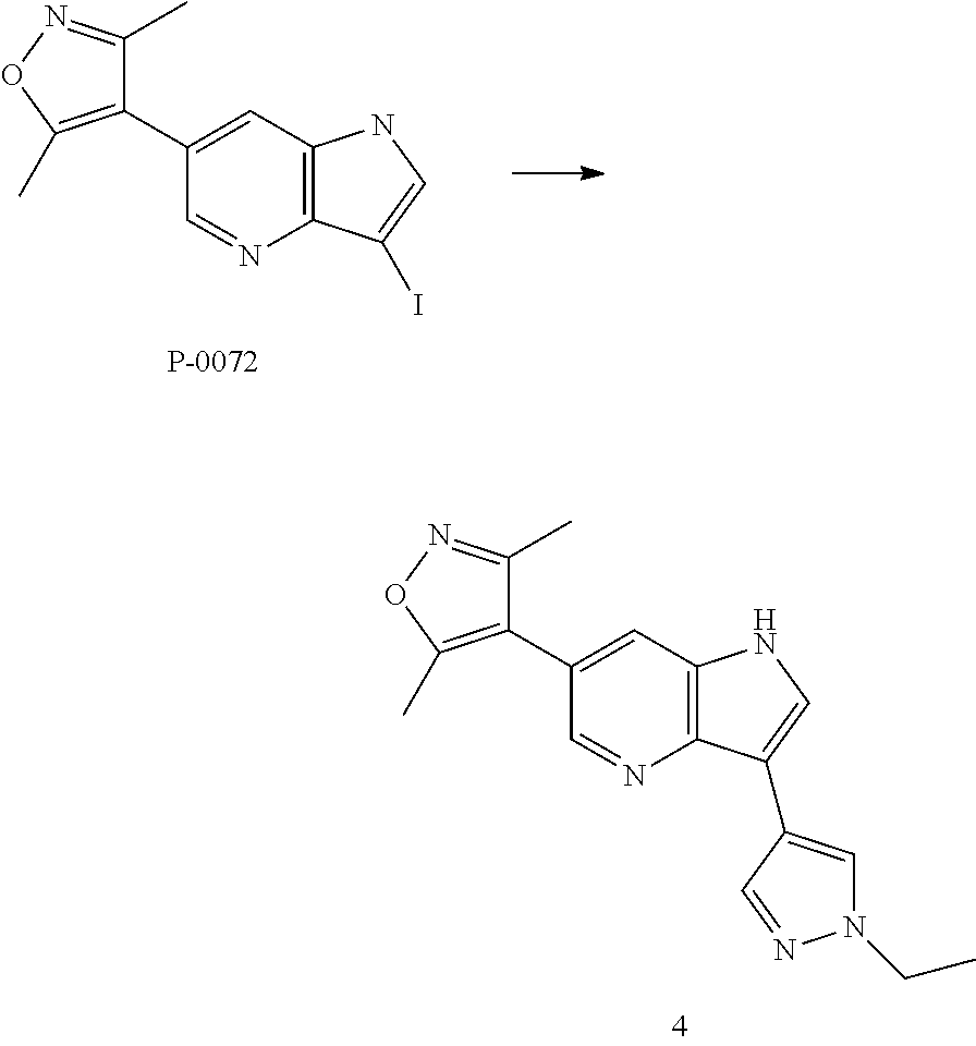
C12=C(C=C(C3=C(C)ON=C3C)C=N1)NC=C2I.C12=C(C=C(C3=C(C)ON=C3C)C=N1)NC=C2C1=CN(CC)N=C1
